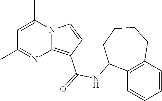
C1=C(C)N2C(=C(C(=O)NC3C4=C(C=CC=C4)CCCC3)C=C2)N=C1C
